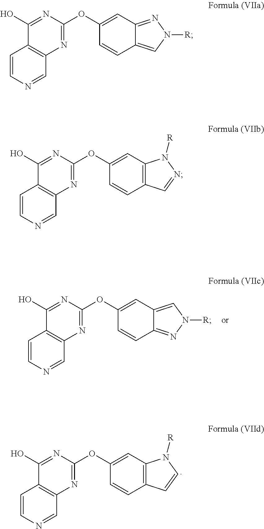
C1=CN=CC2=C1C(O)=NC(OC1=CC3=C(C=C1)C=CN3[R])=N2.C1=CN=CC2=C1C(O)=NC(OC1=CC3=CN([R])N=C3C=C1)=N2.C1=CN=CC2=C1C(O)=NC(OC1=CC3=NN([R])C=C3C=C1)=N2.C1=CN=CC2=C1C(O)=NC(OC1=CC3=C(C=C1)C=NN3[R])=N2
